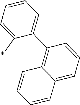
C1=C(C2=C3C(=CC=C2)C=CC=C3)C(*)=CC=C1
